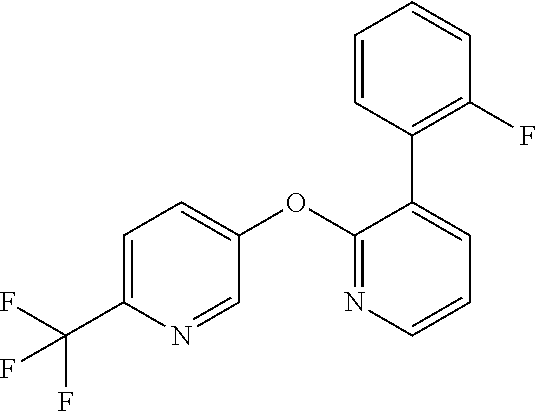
C1=C(C(F)(F)F)N=CC(OC2=NC=CC=C2C2=C(F)C=CC=C2)=C1
